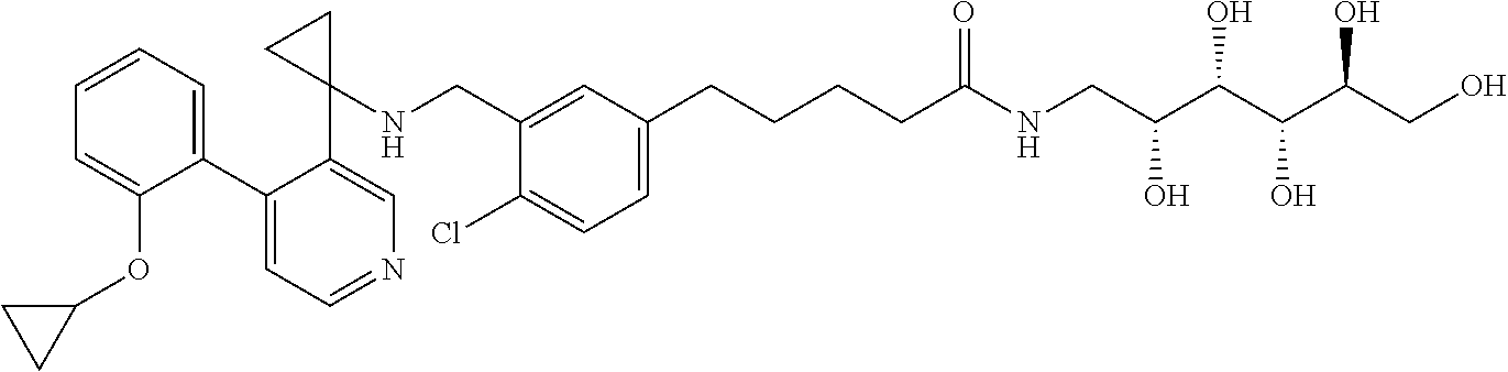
C1(C2=CC=CC=C2OC2CC2)=CC=NC=C1C1(NCC2=CC(CCCCC(NCC(C(C(C(CO)O)O)O)O)=O)=CC=C2Cl)CC1
